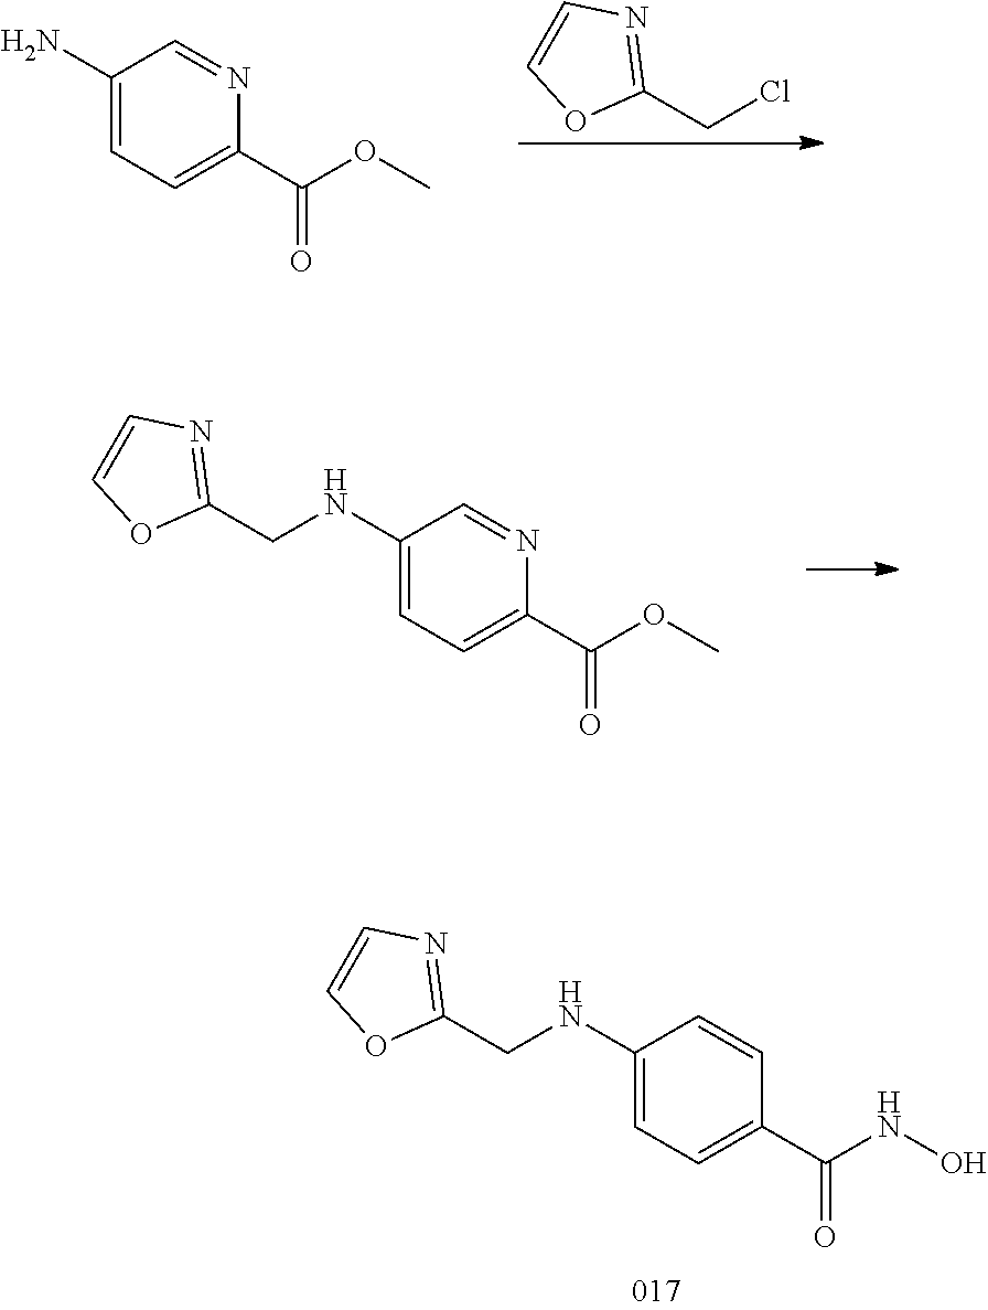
C1(N)=CC=C(C(OC)=O)N=C1.C1(CCl)=NC=CO1.C1(CNC2=CC=C(C(OC)=O)N=C2)=NC=CO1.C1(CNC2=CC=C(C(NO)=O)C=C2)=NC=CO1
